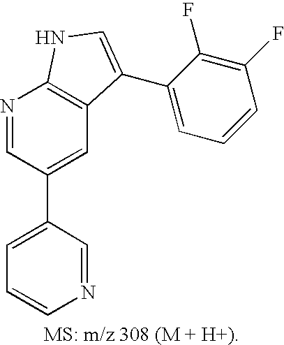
C1=C(C2=CC3=C(N=C2)NC=C3C2=CC=CC(F)=C2F)C=NC=C1
